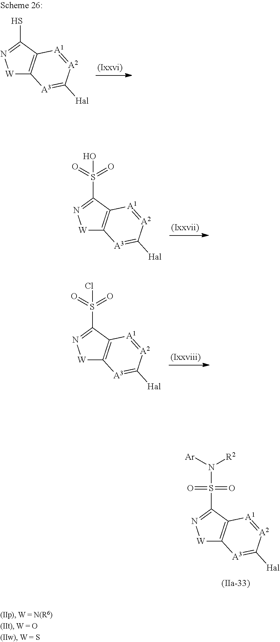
[W]1C2=C(C(S)=N1)[A1]=[A2]C([Hal])=[A3]2.[W]1C2=C(C(S(=O)(=O)O)=N1)[A1]=[A2]C([Hal])=[A3]2.[W]1C2=C(C(S(=O)(=O)N([Ar])[R2])=N1)[A1]=[A2]C([Hal])=[A3]2.[W]1C2=C(C(S(=O)(=O)Cl)=N1)[A1]=[A2]C([Hal])=[A3]2
